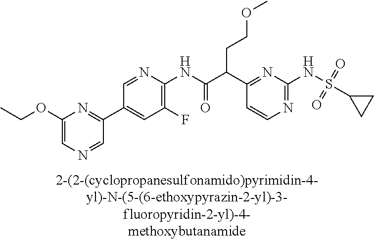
N1=C(NS(=O)(=O)C2CC2)N=C(C(C(NC2=C(F)C=C(C3=NC(OCC)=CN=C3)C=N2)=O)CCOC)C=C1
